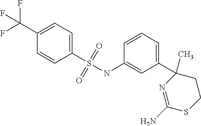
C1(C2(C)N=C(N)SCC2)=CC=CC(NS(C2=CC=C(C(F)(F)F)C=C2)(=O)=O)=C1
